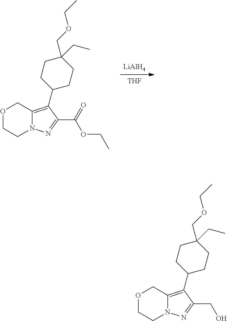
[THF].[LiAlH4].C12=C(C3CCC(CC)(COCC)CC3)C(C(=O)OCC)=NN1CCOC2.C12=C(C3CCC(CC)(COCC)CC3)C(CO)=NN1CCOC2
